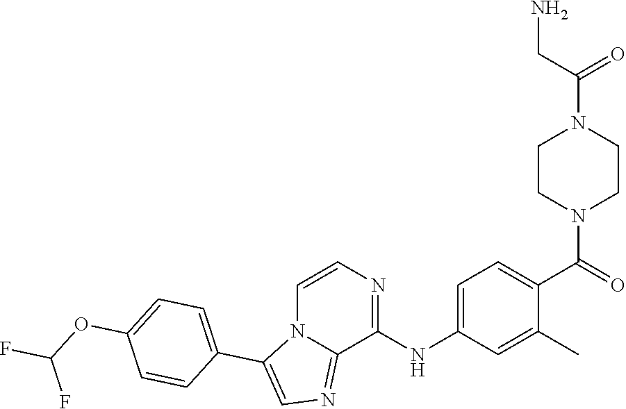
C1CN(C(=O)C2=CC=C(NC3=NC=CN4C3=NC=C4C3=CC=C(OC(F)F)C=C3)C=C2C)CCN1C(CN)=O
